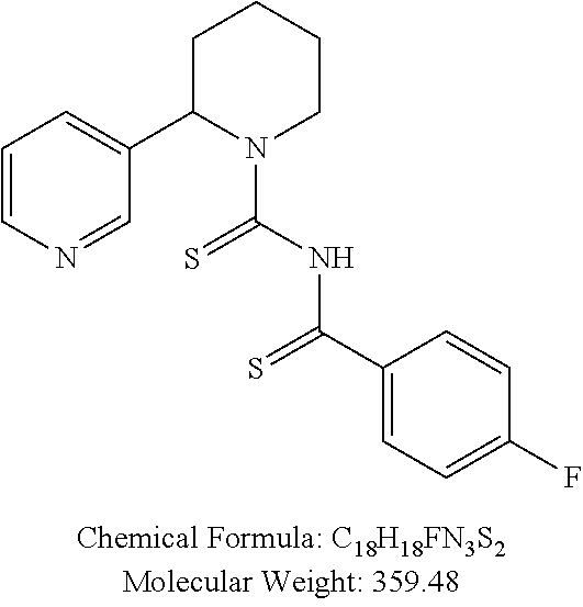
C1=CN=CC(C2N(C(NC(C3=CC=C(F)C=C3)=S)=S)CCCC2)=C1
